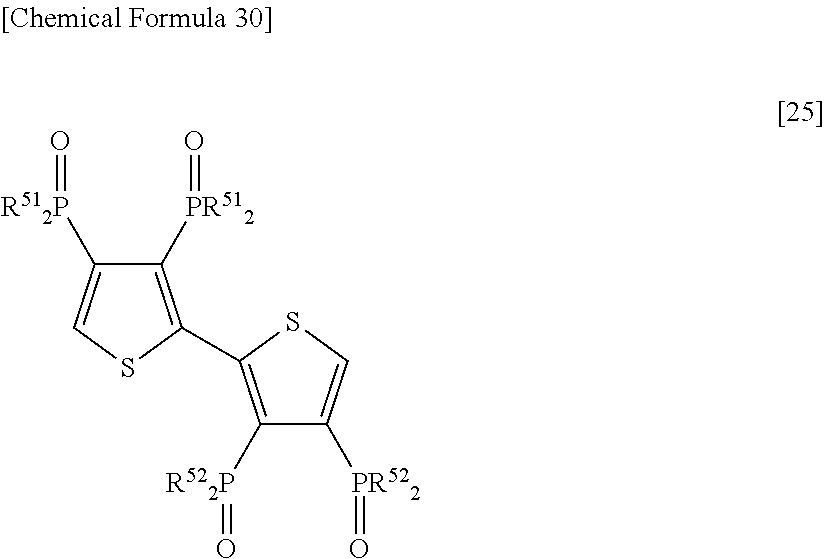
C1([PR512]=O)=C(C2=C([R522P]=O)C([PR522]=O)=CS2)SC=C1[R512P]=O
